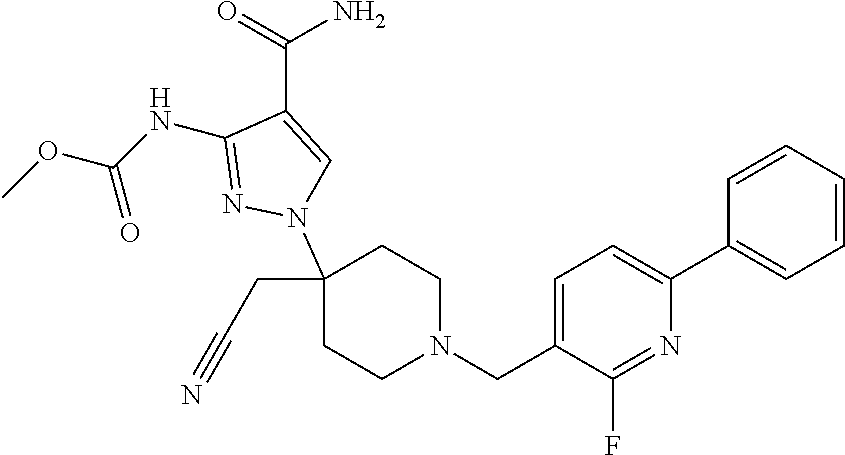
C1(NC(OC)=O)=NN(C2(CC#N)CCN(CC3=CC=C(C4=CC=CC=C4)N=C3F)CC2)C=C1C(=O)N
